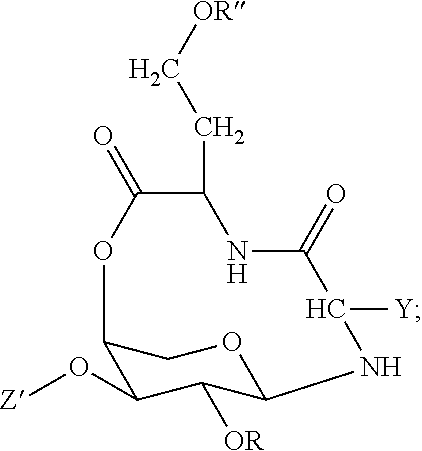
C12C(O[Z])C([OR])C(OC1)NC([Y])C(=O)NC(CC[OR])C(=O)O2
